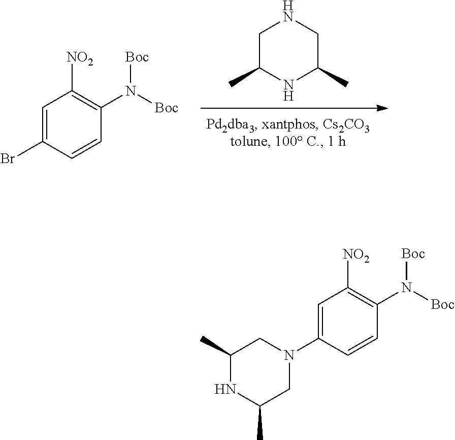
C1C(C)NC(C)CN1.C1=C(Br)C=CC(N([Boc])[Boc])=C1[NO2].C1=C(N2CC(C)NC(C)C2)C=CC(N([Boc])[Boc])=C1[NO2]
